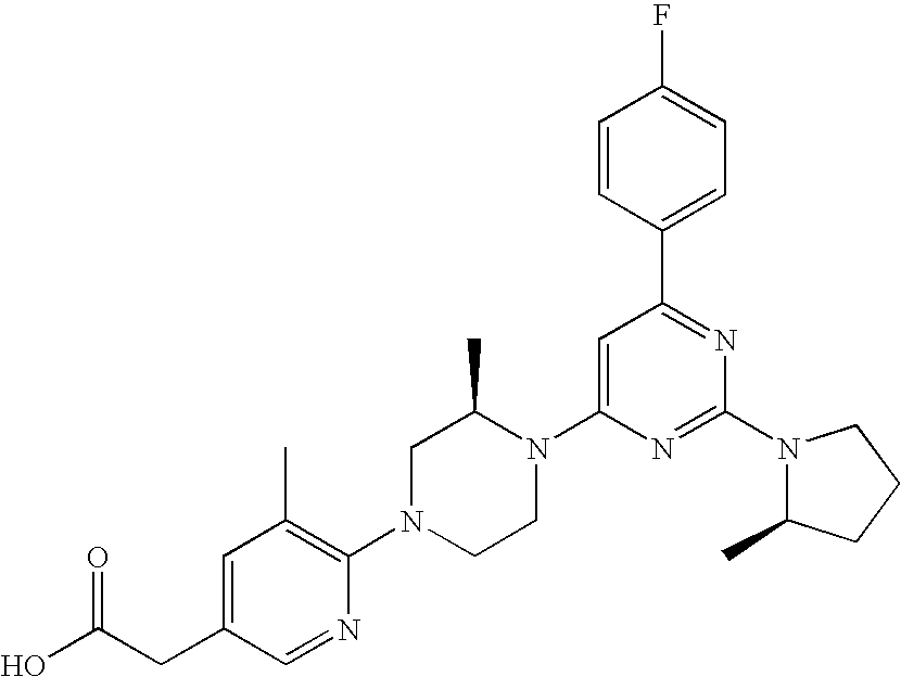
C1=C(N2C(C)CN(C3=C(C)C=C(CC(=O)O)C=N3)CC2)N=C(N2C(C)CCC2)N=C1C1=CC=C(F)C=C1
